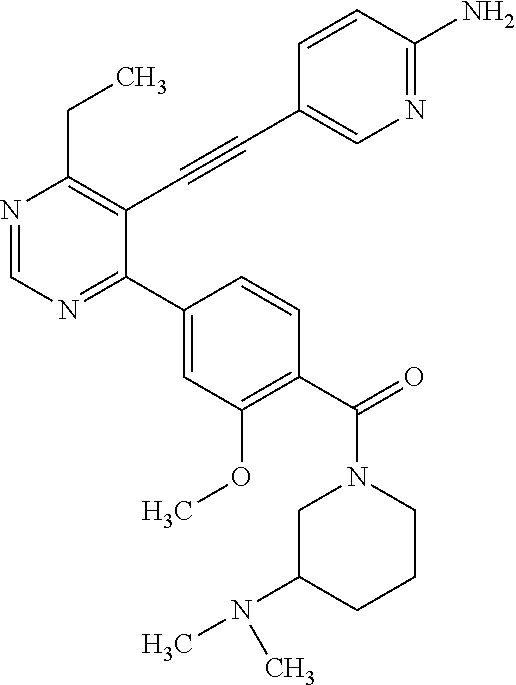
N1=CN=C(C2=CC(OC)=C(C(N3CC(N(C)C)CCC3)=O)C=C2)C(C#CC2=CN=C(N)C=C2)=C1CC
